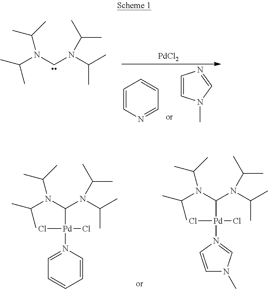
C(N(CN(C(C)C)C(C)C)C(C)C)(C)C.[PdCl2].C1=CN=CC=C1.C1=CN(C)C=N1.C(N(C(N(C(C)C)C(C)C)[Pd](N1=CC=CC=C1)(Cl)Cl)C(C)C)(C)C.C(N(C(N(C(C)C)C(C)C)[Pd](N1=CN(C)C=C1)(Cl)Cl)C(C)C)(C)C
